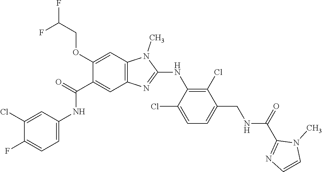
C1(Cl)=CC(NC(C2=CC3=C(C=C2OCC(F)F)N(C)C(NC2=C(Cl)C(CNC(C4=NC=CN4C)=O)=CC=C2Cl)=N3)=O)=CC=C1F
